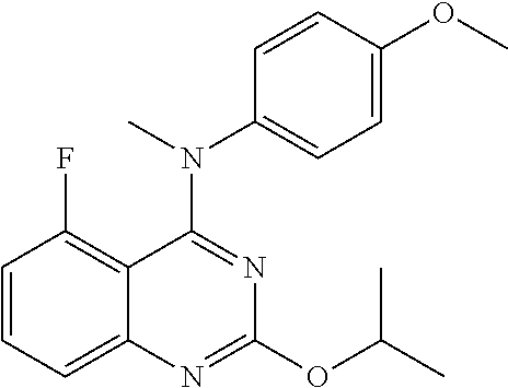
C1=CC=C2C(=C1F)C(N(C)C1=CC=C(OC)C=C1)=NC(OC(C)C)=N2
